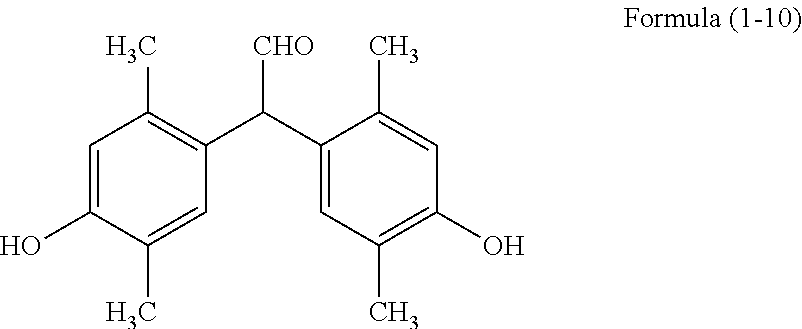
[CHO]C(C1=C(C)C=C(O)C(C)=C1)C1=CC(C)=C(O)C=C1C
